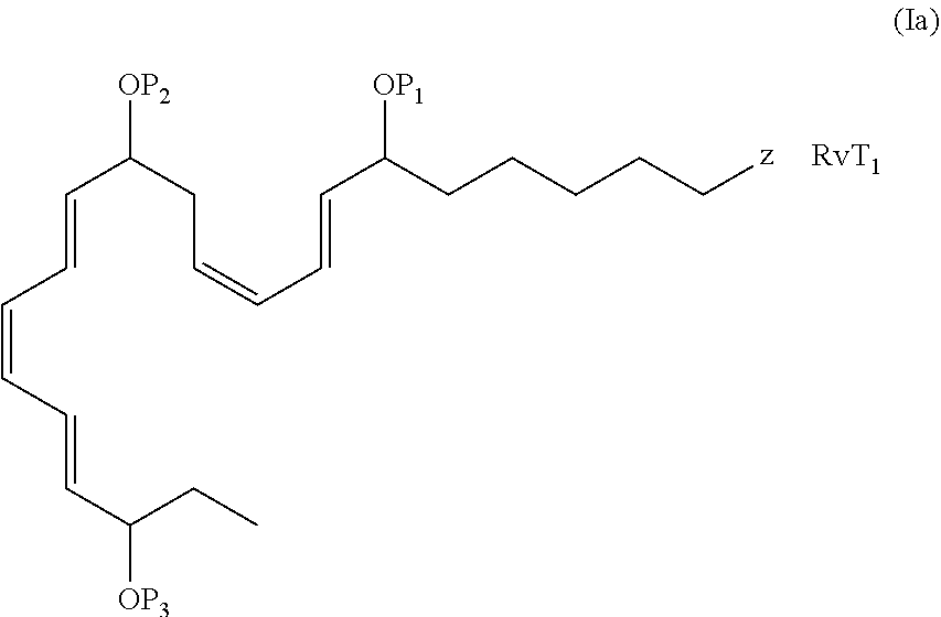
C(=CC=CC=CC(CC)[OP3])C(CC=CC=CC(CCCCC[z])[OP1])[OP2]
